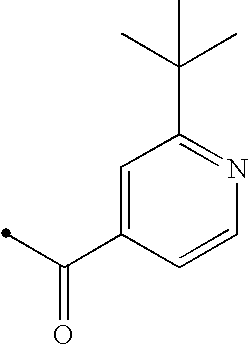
C1=CC(C(=O)C)=CC(C(C)(C)C)=N1
